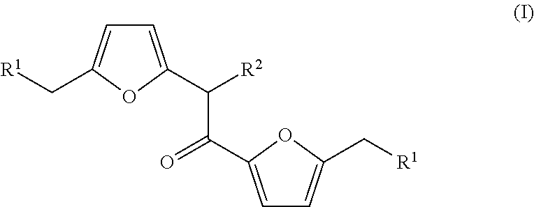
[R1]CC1=CC=C(C([R2])C(=O)C2=CC=C(C[R1])O2)O1
